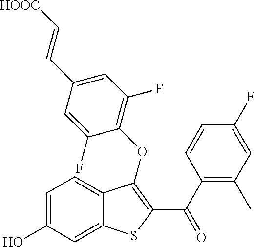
C1=C(O)C=C2C(=C1)C(OC1=C(F)C=C(C=C[HOOC])C=C1F)=C(C(C1=C(C)C=C(F)C=C1)=O)S2
